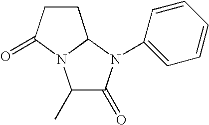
C1(C)C(=O)N(C2=CC=CC=C2)C2N1C(=O)CC2
